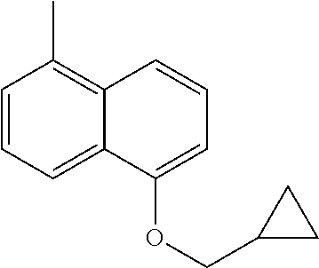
C1=CC=C2C(=C1C)C=CC=C2OCC1CC1
